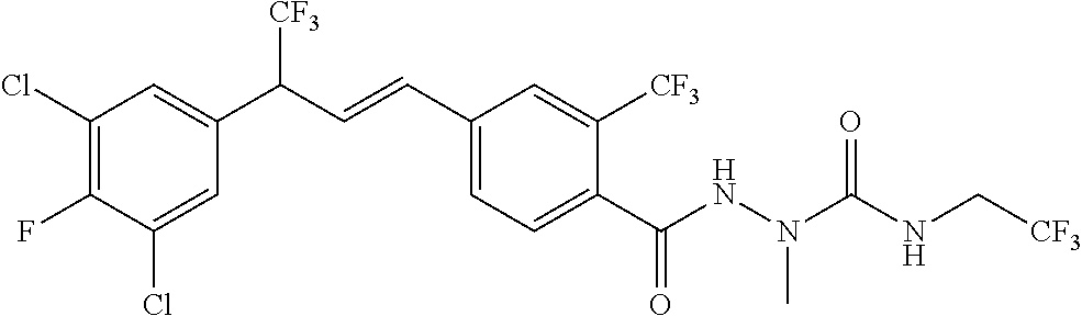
C1(Cl)=C(F)C(Cl)=CC(C(C=CC2=CC=C(C(NN(C(NC[CF3])=O)C)=O)C([CF3])=C2)[CF3])=C1
